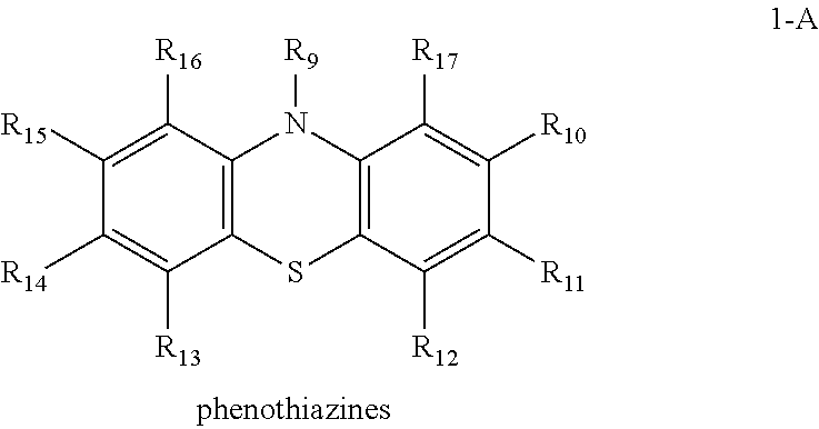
C12=C(C([R16])=C([R15])C([R14])=C1[R13])N([R9])C1=C(S2)C([R12])=C([R11])C([R10])=C1[R17]
